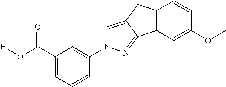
C1(N2C=C3C(=N2)C2=C(C3)C=CC(OC)=C2)=CC(C(O[H])=O)=CC=C1
